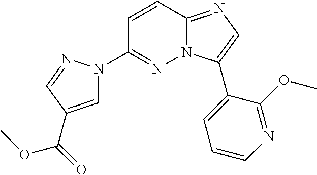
C1=CC2=NC=C(C3=CC=CN=C3OC)N2N=C1N1C=C(C(=O)OC)C=N1
